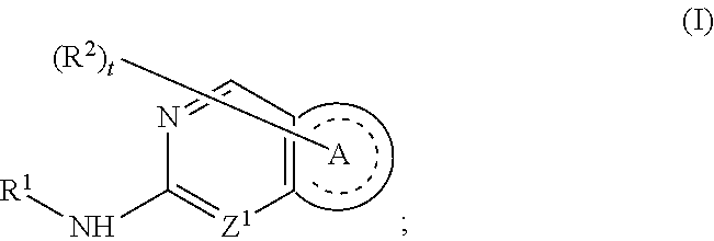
C1=NC(N[R1])=[Z1]C=C1.[A][(R2)t]
